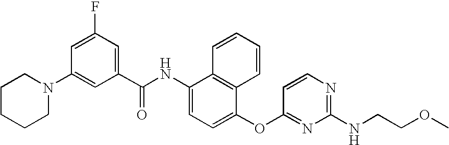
N1(C2=CC(C(NC3=CC=C(OC4=NC(NCCOC)=NC=C4)C4=C3C=CC=C4)=O)=CC(F)=C2)CCCCC1
